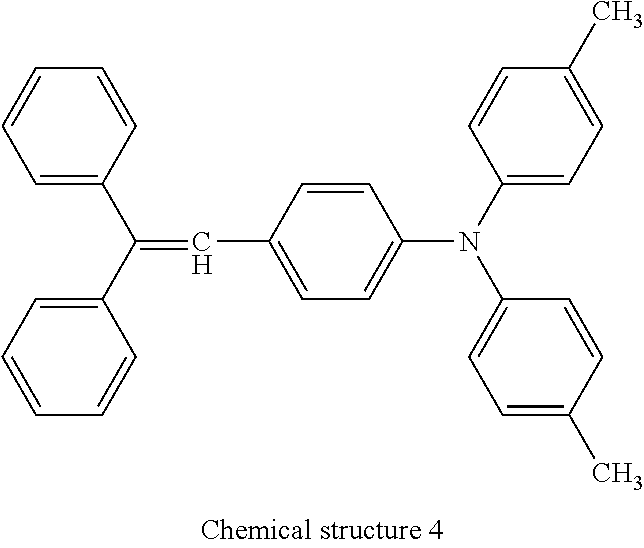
C1=C(C(C2=CC=CC=C2)=CC2=CC=C(N(C3=CC=C(C)C=C3)C3=CC=C(C)C=C3)C=C2)C=CC=C1
